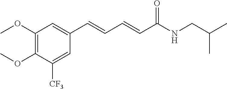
C1(OC)=C(OC)C([CF3])=CC(C=CC=CC(NCC(C)C)=O)=C1
